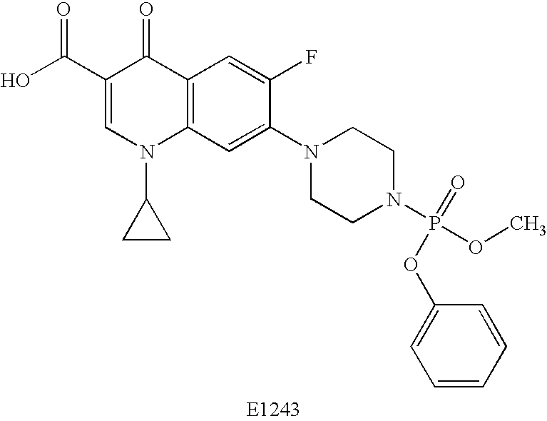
C1(C(O)=O)=CN(C2CC2)C2=C(C1=O)C=C(F)C(N1CCN(P(OC)(=O)OC3=CC=CC=C3)CC1)=C2
